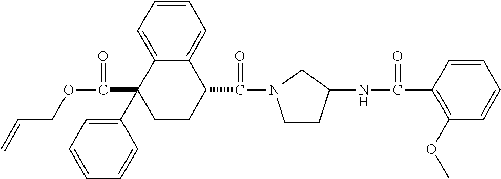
C1=C2C(=CC=C1)C(C(=O)N1CCC(NC(=O)C3=C(OC)C=CC=C3)C1)CCC2(C1=CC=CC=C1)C(=O)OCC=C
